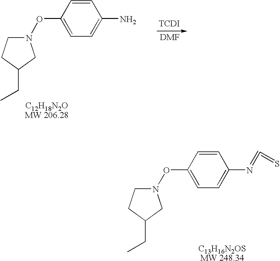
N1(OC2=CC=C(N=C=S)C=C2)CCC(CC)C1.[DMF].N1(OC2=CC=C(N)C=C2)CCC(CC)C1.[TCDI]
